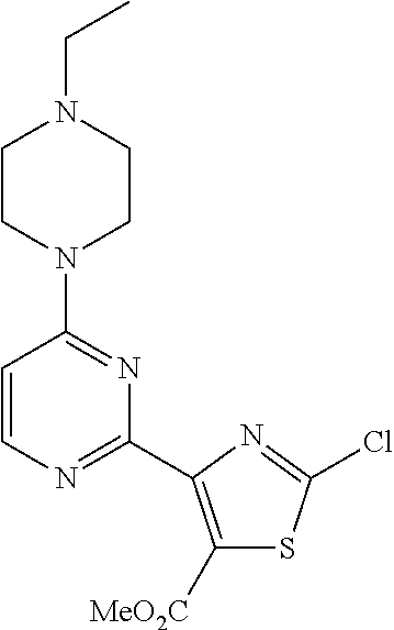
C1CN(C2=NC(C3=C([MeO2C])SC(Cl)=N3)=NC=C2)CCN1CC
